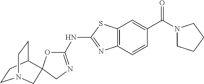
C12=C(C=CC(C(N3CCCC3)=O)=C1)N=C(NC1=NCC3(C4CCN(CC4)C3)O1)S2
